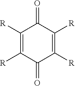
[R]C1=C([R])C(=O)C([R])=C([R])C1=O
